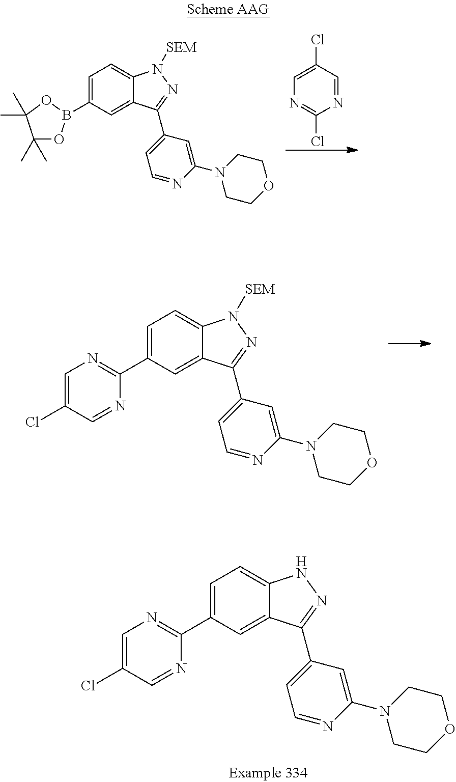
C1=C(C2=NC=C(Cl)C=N2)C=C2C(=C1)N([SEM])N=C2C1=CC=NC(N2CCOCC2)=C1.C1=C(C2=NC=C(Cl)C=N2)C=C2C(=C1)NN=C2C1=CC=NC(N2CCOCC2)=C1.C1=C(B2OC(C)(C)C(C)(C)O2)C=C2C(=C1)N([SEM])N=C2C1=CC=NC(N2CCOCC2)=C1.C1=C(Cl)C=NC(Cl)=N1
